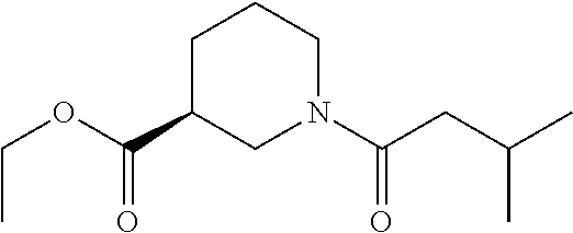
O(C(C1CN(C(CC(C)C)=O)CCC1)=O)CC
